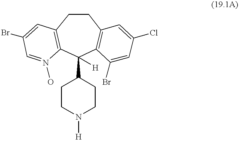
C1(C2CCN([H])CC2)([H])C2=C(CCC3=C1N(O)=CC(Br)=C3)C=C(Cl)C=C2Br
